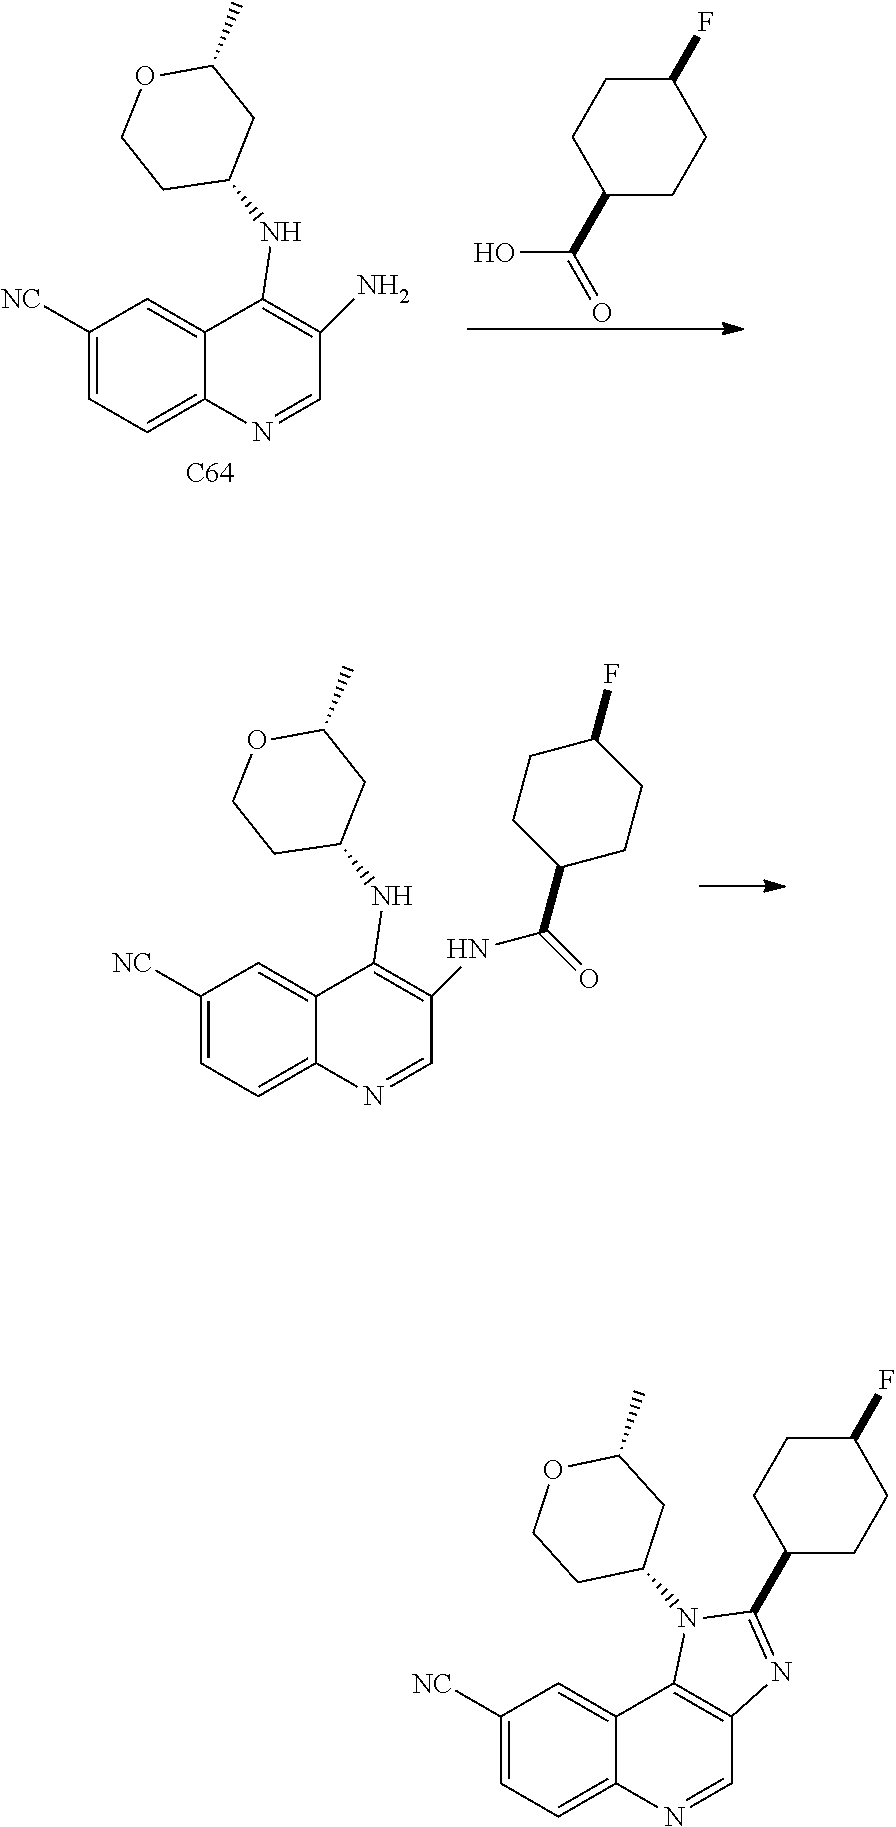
C1([NC])=CC=C2C(=C1)C(NC1CC(C)OCC1)=C(N)C=N2.[C64].C1(C(=O)O)CCC(F)CC1.C1([NC])=CC=C2C(=C1)C(NC1CC(C)OCC1)=C(NC(C1CCC(F)CC1)=O)C=N2.C1([NC])=CC=C2C(=C1)C1=C(C=N2)N=C(C2CCC(F)CC2)N1C1CC(C)OCC1
